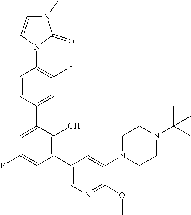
C1CN(C2=CC(C3=C(O)C(C4=CC(F)=C(N5C=CN(C)C5=O)C=C4)=CC(F)=C3)=CN=C2OC)CCN1C(C)(C)C
